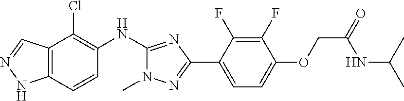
C12=C(C=CC(NC3=NC(C4=CC=C(OCC(=O)NC(C)C)C(F)=C4F)=NN3C)=C1Cl)NN=C2
